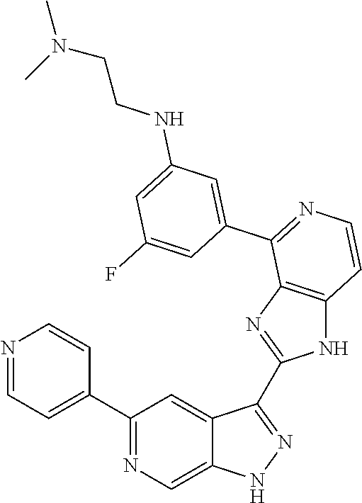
C1(C2=CC=NC=C2)=NC=C2C(=C1)C(C1=NC3=C(N1)C=CN=C3C1=CC(NCCN(C)C)=CC(F)=C1)=NN2
